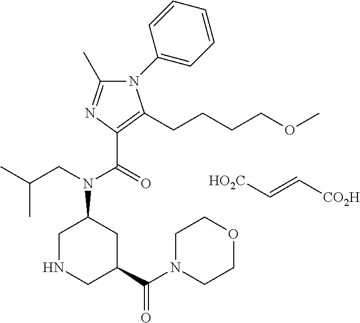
C1NCC(C(N2CCOCC2)=O)CC1N(CC(C)C)C(=O)C1=C(CCCCOC)N(C2=CC=CC=C2)C(C)=N1.[HO2C]C=C[CO2H]
